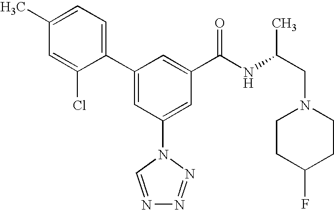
C1(C2=CC(N3C=NN=N3)=CC(C(NC(CN3CCC(F)CC3)C)=O)=C2)=CC=C(C)C=C1Cl
